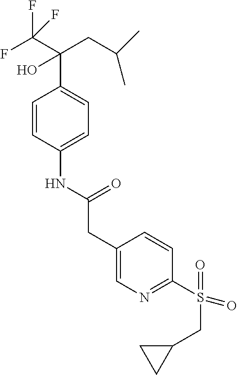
C1=CC(NC(CC2=CN=C(S(=O)(CC3CC3)=O)C=C2)=O)=CC=C1C(C(F)(F)F)(O)CC(C)C
